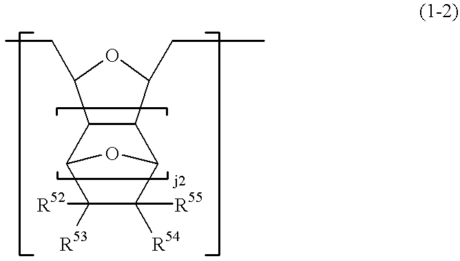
C1([R53])([R52])C([R54])([R55])C2C3C(C1O2)C(CC)OC3CC
